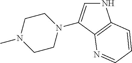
N1C=C(N2CCN(C)CC2)C2=C1C=CC=N2
